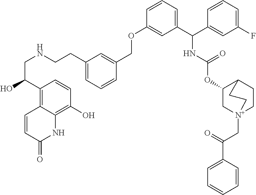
C(NCCC1=CC=CC(COC2=CC(C(C3=CC(F)=CC=C3)NC(OC3C[N+]4(CC(C5=CC=CC=C5)=O)CCC3CC4)=O)=CC=C2)=C1)C(C1=C2C(=C(O)C=C1)NC(=O)C=C2)O
